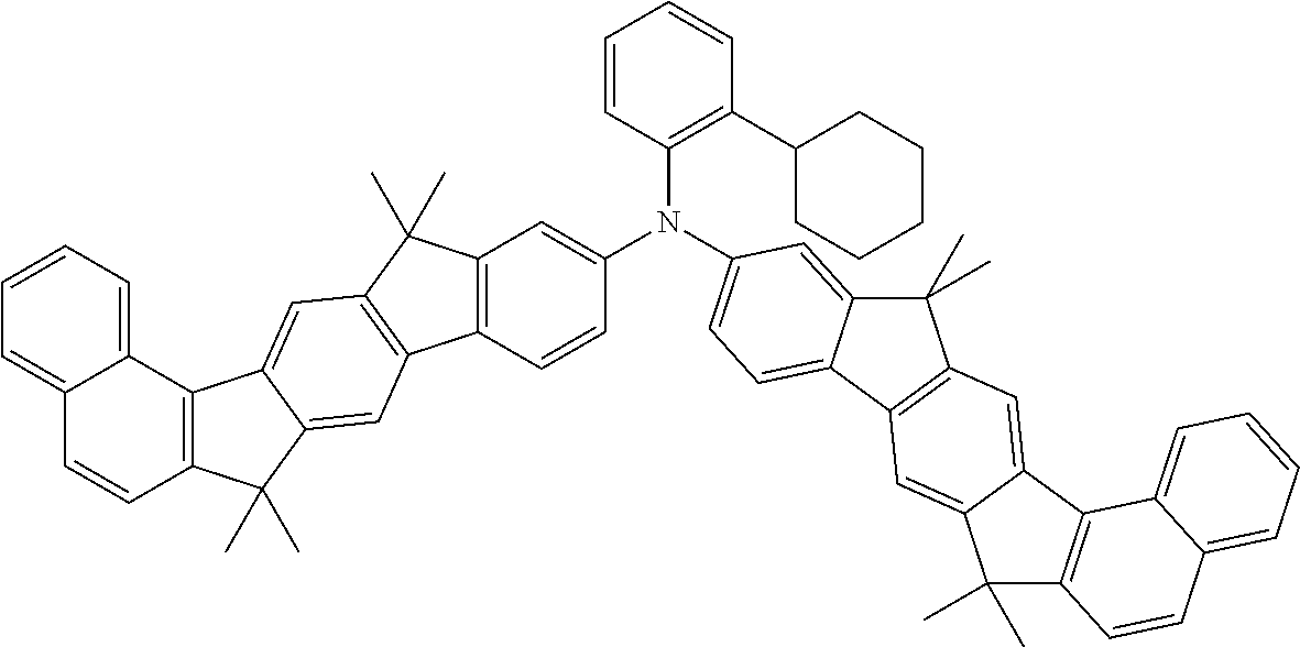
C1=CC(N(C2=C(C3CCCCC3)C=CC=C2)C2=CC=C3C(=C2)C(C)(C)C2=C3C=C3C(=C2)C2=C(C3(C)C)C=CC3=CC=CC=C23)=CC2=C1C1=C(C2(C)C)C=C2C(=C1)C(C)(C)C1=C2C2=CC=CC=C2C=C1
